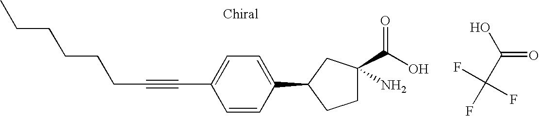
C1=CC(C2CCC(N)(C(O)=O)C2)=CC=C1C#CCCCCCC.OC(C(F)(F)F)=O
